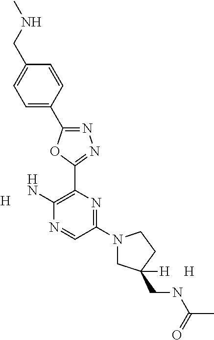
[H].C1(N2CC(CNC(C)=O)([H])CC2)=NC(C2=NN=C(C3=CC=C(CNC)C=C3)O2)=C(N)N=C1.[H]
